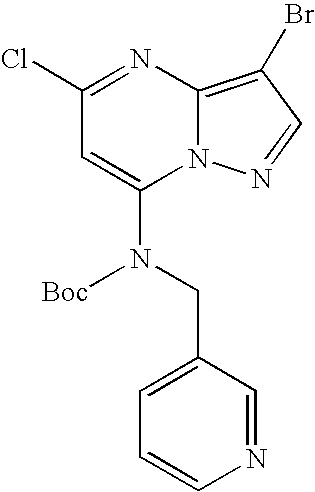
C1(Cl)=NC2=C(Br)C=NN2C(N(CC2=CC=CN=C2)[Boc])=C1
